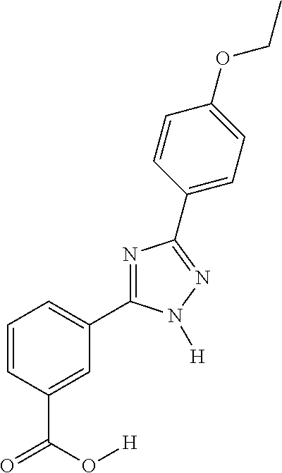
N1=C(C2=CC=CC(C(O[H])=O)=C2)N([H])N=C1C1=CC=C(OCC)C=C1
